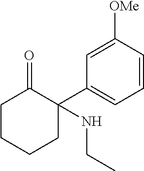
C1CCCC(C2=CC=CC([OMe])=C2)(NCC)C1=O
